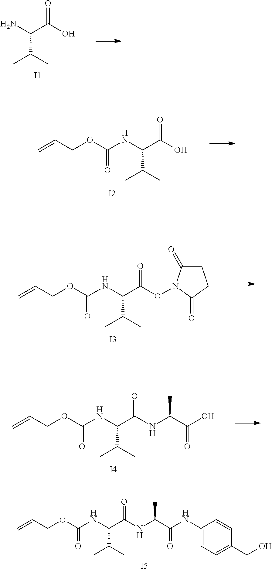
[I5].C=CCOC(NC(C(NC(C)C(=O)NC1=CC=C(CO)C=C1)=O)C(C)C)=O.NC(C(O)=O)C(C)C.[I1].C=CCOC(NC(C(O)=O)C(C)C)=O.[I2].[I3].C=CCOC(NC(C(ON1C(=O)CCC1=O)=O)C(C)C)=O.[I4].C=CCOC(NC(C(NC(C)C(=O)O)=O)C(C)C)=O
